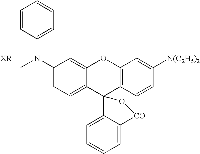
C1(N(C)C2=CC=CC=C2)=CC=C2C(=C1)OC1=C(C23C2=CC=CC=C2[CO]O3)C=CC([N(C2H5)2])=C1
